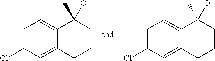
C1=C(Cl)C=C2C(=C1)C1(CCC2)OC1.C1=C(Cl)C=C2C(=C1)C1(CCC2)OC1
